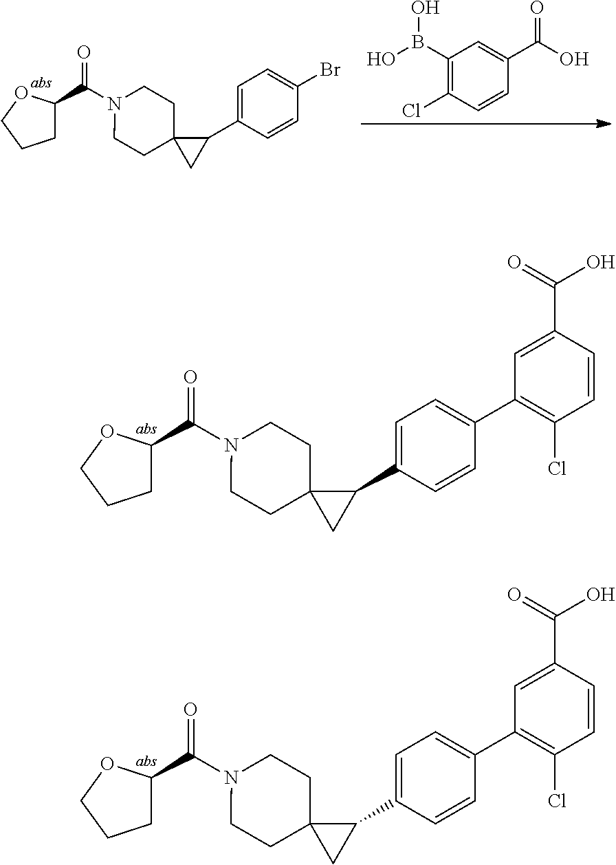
C1C(C(N2CCC3(CC2)CC3C2=CC=C(C3=C(Cl)C=CC(C(=O)O)=C3)C=C2)=O)OCC1.C1C(C(N2CCC3(CC2)CC3C2=CC=C(C3=C(Cl)C=CC(C(=O)O)=C3)C=C2)=O)OCC1.C1C(C(N2CCC3(CC2)CC3C2=CC=C(Br)C=C2)=O)OCC1.OB(C1=C(Cl)C=CC(C(O)=O)=C1)O
